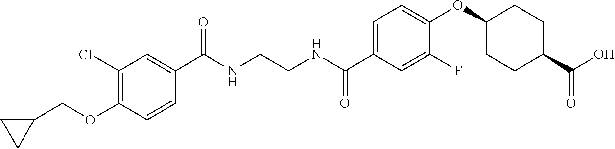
C1(C(NCCNC(C2=CC=C(OC3CCC(C(O)=O)CC3)C(F)=C2)=O)=O)=CC(Cl)=C(OCC2CC2)C=C1
